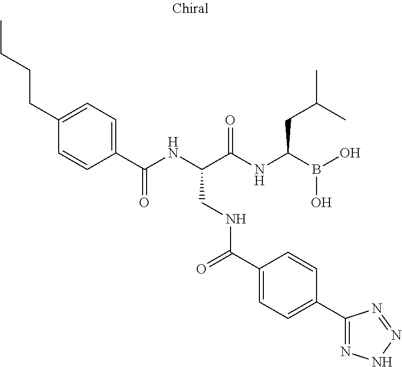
C1(C(NC(C(NC(B(O)O)CC(C)C)=O)CNC(C2=CC=C(C3=NNN=N3)C=C2)=O)=O)=CC=C(CCCC)C=C1
